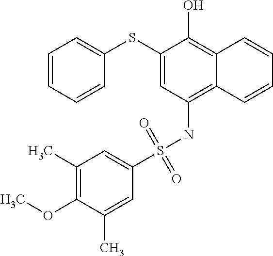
C1=CC=CC(SC2=CC(NS(C3=CC(C)=C(OC)C(C)=C3)(=O)=O)=C3C(=C2O)C=CC=C3)=C1
